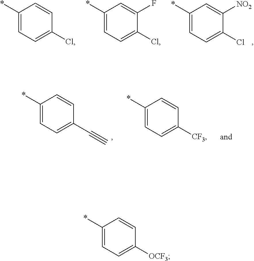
C1(Cl)=CC=C(*)C=C1[NO2].C1(Cl)=CC=C(*)C=C1F.C1(Cl)=CC=C(*)C=C1.C1(C#C)=CC=C(*)C=C1.C1([CF3])=CC=C(*)C=C1.C1([OCF3])=CC=C(*)C=C1
